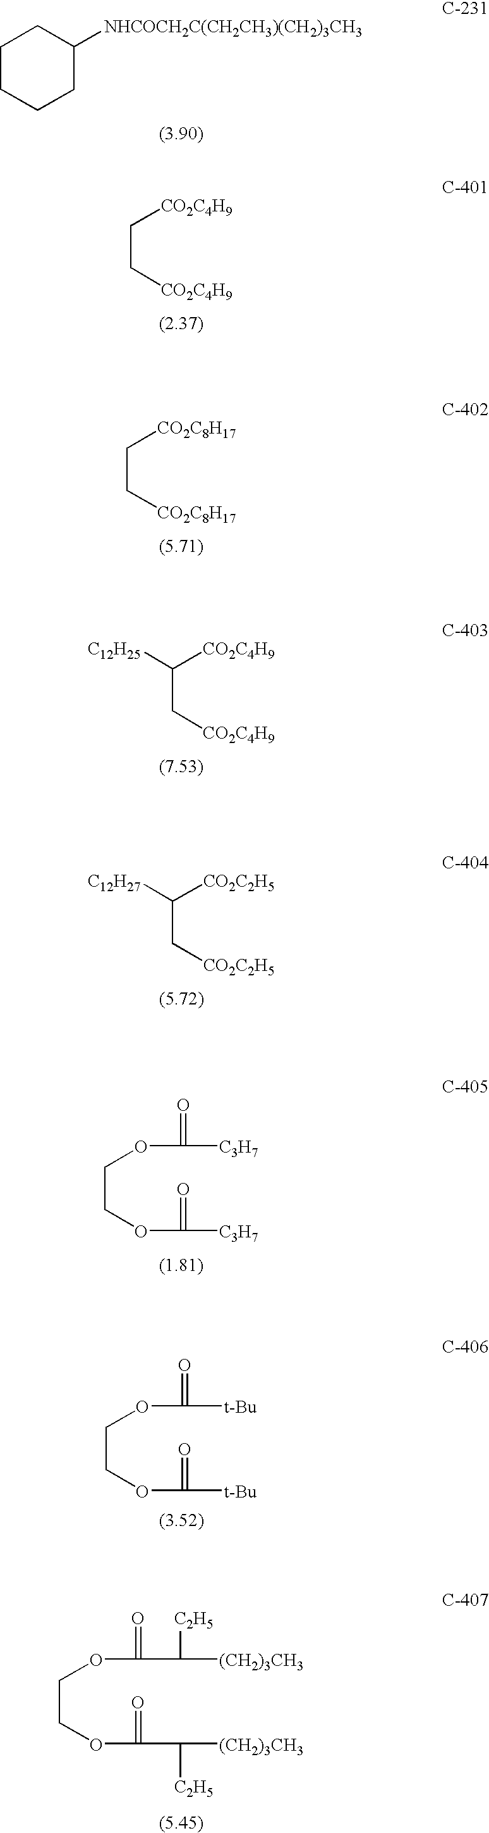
C(C[CO2C4H9])[CO2C4H9].C(C[CO2C8H17])[CO2C8H17].C(C[CO2C4H9])([CO2C4H9])[C12H25].C(C[CO2C2H5])([CO2C2H5])[C12H27].C(COC(=O)[C3H7])OC(=O)[C3H7].C(COC(=O)[t-Bu])OC(=O)[t-Bu].C(COC(=O)C([C2H5])[(CH2)3CH3])OC(=O)C([C2H5])[(CH2)3CH3].C1CCCC([NHCOCH2C(CH2CH3)(CH2)3CH3])C1
